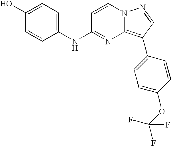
C1(O)=CC=C(NC2=NC3=C(C4=CC=C(OC(F)(F)F)C=C4)C=NN3C=C2)C=C1
